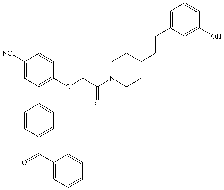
C1=CC(C(C2=CC=CC=C2)=O)=CC=C1C1=C(OCC(N2CCC(CCC3=CC=CC(O)=C3)CC2)=O)C=CC([NC])=C1
